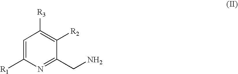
C1=C([R1])N=C(CN)C([R2])=C1[R3]
